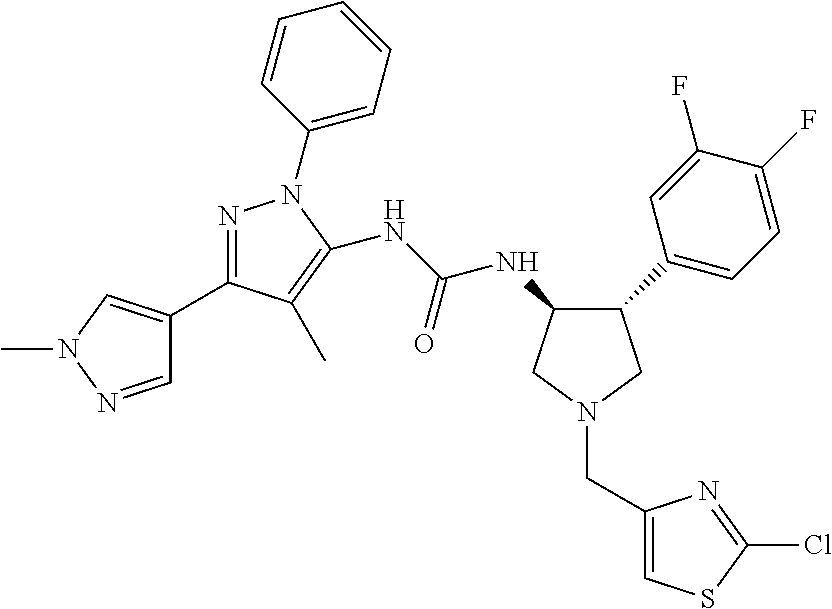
C1(NC(NC2=C(C)C(C3=CN(C)N=C3)=NN2C2=CC=CC=C2)=O)C(C2=CC=C(F)C(F)=C2)CN(CC2=CSC(Cl)=N2)C1
